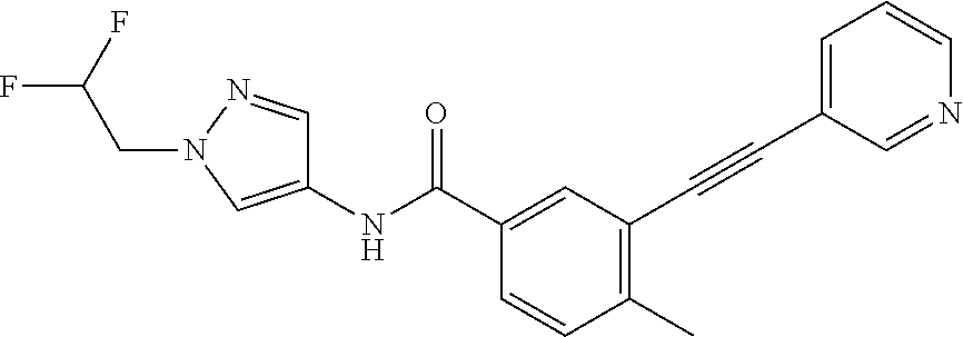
C1(C)=C(C#CC2=CC=CN=C2)C=C(C(NC2=CN(CC(F)F)N=C2)=O)C=C1
